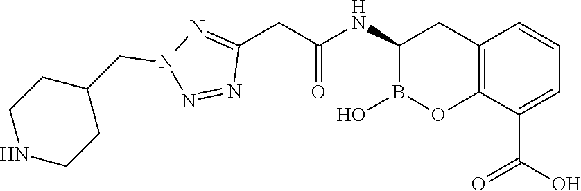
C12=C(C(C(O)=O)=CC=C1)OB(O)C(NC(=O)CC1=NN(CC3CCNCC3)N=N1)C2
